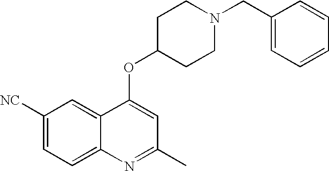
C1([NC])=CC=C2C(=C1)C(OC1CCN(CC3=CC=CC=C3)CC1)=CC(C)=N2
